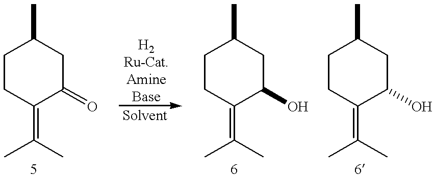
C1CC(=C(C)C)C(=O)CC1C.C1CC(=C(C)C)C(O)CC1C.C1CC(=C(C)C)C(O)CC1C
